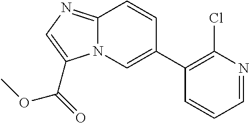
C12=NC=C(C(=O)OC)N1C=C(C1=C(Cl)N=CC=C1)C=C2
